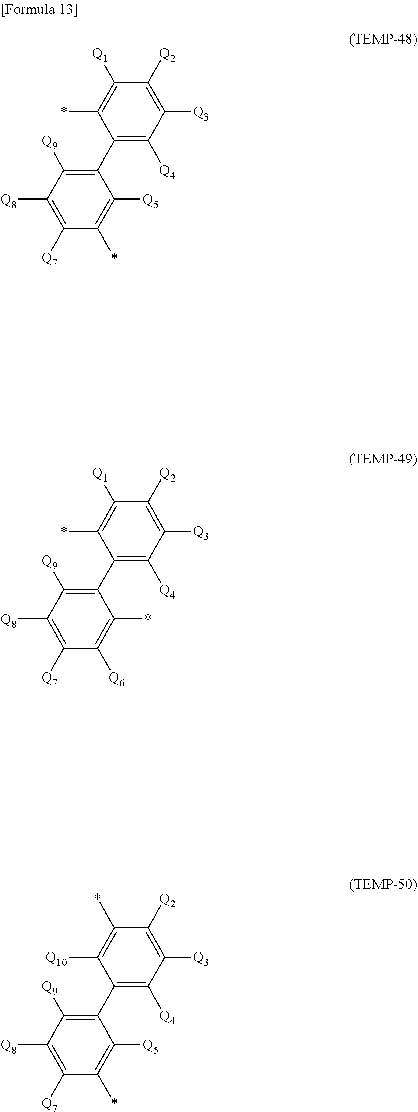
C1(C2=C([Q9])C([Q8])=C([Q7])C(*)=C2[Q5])=C([Q4])C([Q3])=C([Q2])C([Q1])=C1*.C1(C2=C([Q9])C([Q8])=C([Q7])C([Q6])=C2*)=C([Q4])C([Q3])=C([Q2])C([Q1])=C1*.C1(C2=C([Q9])C([Q8])=C([Q7])C(*)=C2[Q5])=C([Q4])C([Q3])=C([Q2])C(*)=C1[Q10]
